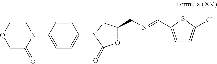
C1COCC(=O)N1C1=CC=C(N2CC(CN=CC3=CC=C(Cl)S3)OC2=O)C=C1
